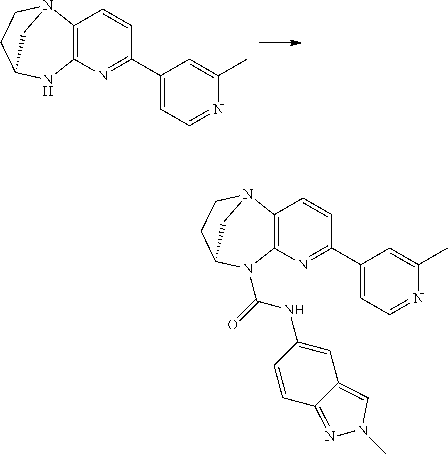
C12=C(N=C(C3=CC=NC(C)=C3)C=C1)NC1CCN2C1.C12=C(N=C(C3=CC=NC(C)=C3)C=C1)N(C(NC1=CC3=CN(C)N=C3C=C1)=O)C1CCN2C1
